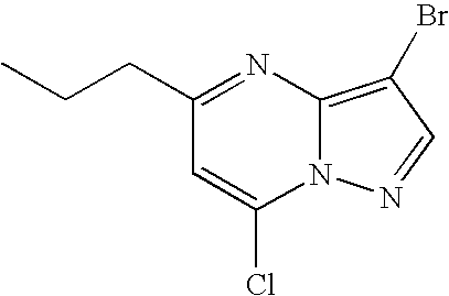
C1(CCC)=NC2=C(Br)C=NN2C(Cl)=C1
